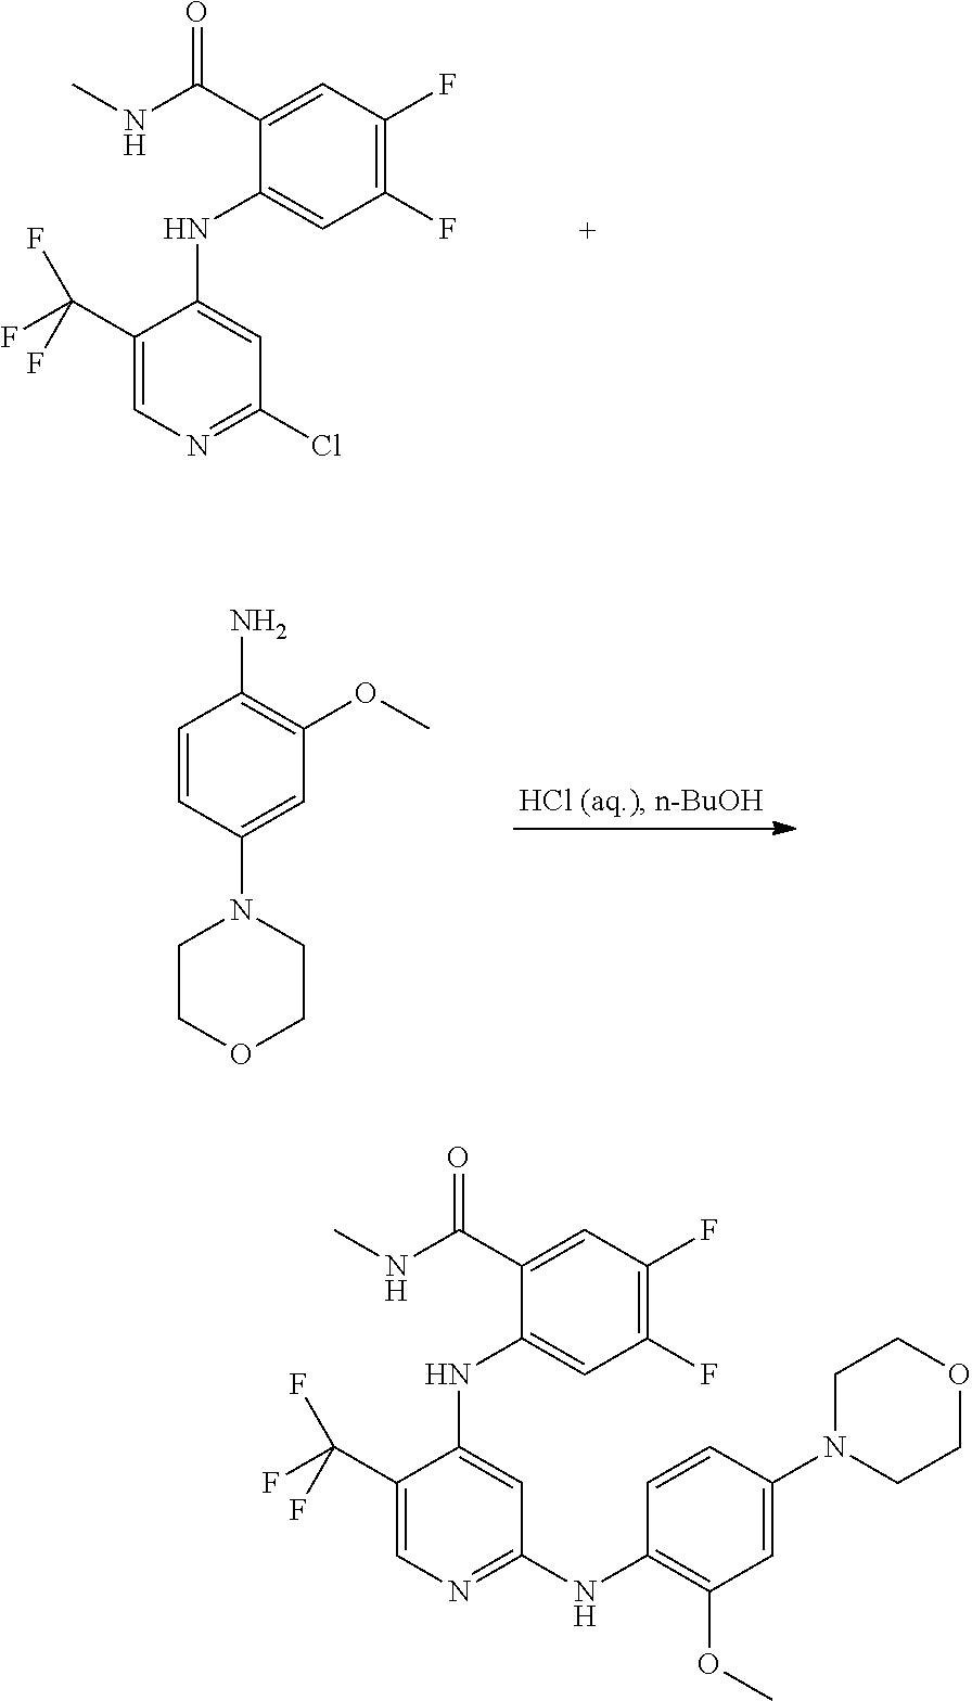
C1(C(F)(F)F)=CN=C(Cl)C=C1NC1=CC(F)=C(F)C=C1C(NC)=O.C1=CC(N2CCOCC2)=CC(OC)=C1N.C1(C(F)(F)F)=CN=C(NC2=C(OC)C=C(N3CCOCC3)C=C2)C=C1NC1=CC(F)=C(F)C=C1C(NC)=O
